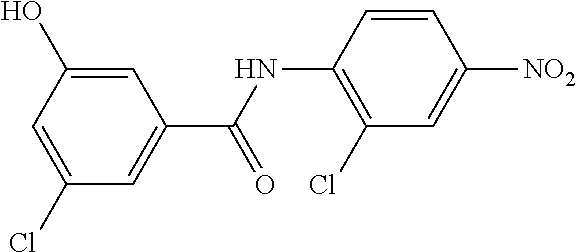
C1(Cl)=CC(O)=CC(C(NC2=C(Cl)C=C([NO2])C=C2)=O)=C1
